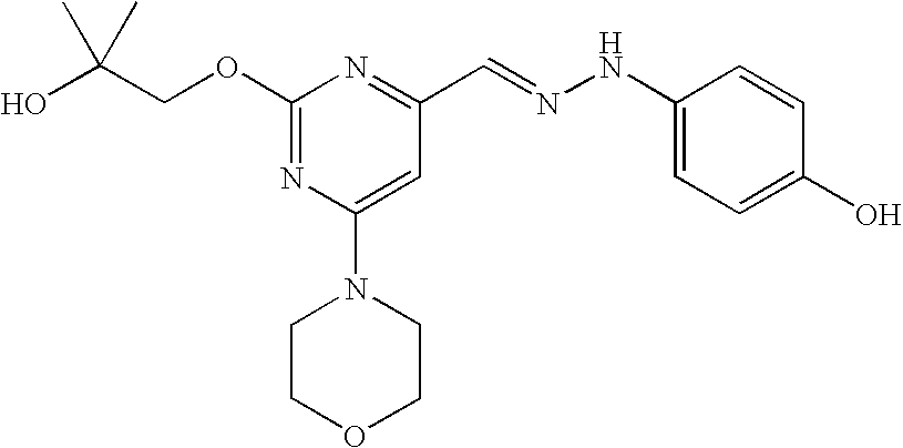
C(COC1=NC(N2CCOCC2)=CC(C=NNC2=CC=C(O)C=C2)=N1)(O)(C)C
